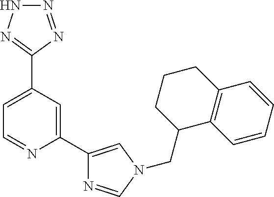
C1=C(C2=NNN=N2)C=C(C2=CN(CC3C4=C(CCC3)C=CC=C4)C=N2)N=C1
